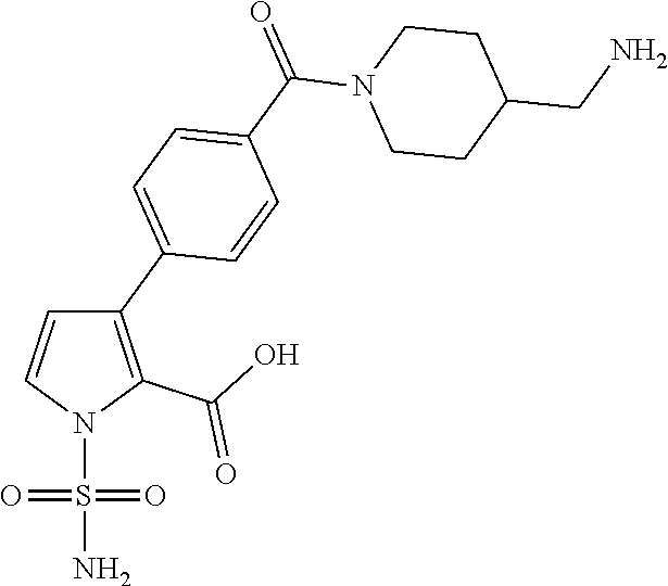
C1(C2=CC=C(C(=O)N3CCC(CN)CC3)C=C2)=C(C(O)=O)N(S(N)(=O)=O)C=C1
